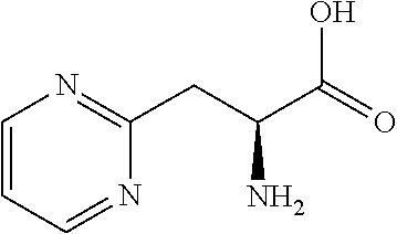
N1=C(CC(C(O)=O)N)N=CC=C1
